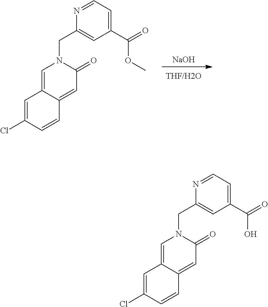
[NaOH].C1=C(Cl)C=CC2=CC(=O)N(CC3=CC(C(OC)=O)=CC=N3)C=C12.C1=C(Cl)C=CC2=CC(=O)N(CC3=CC(C(O)=O)=CC=N3)C=C12
